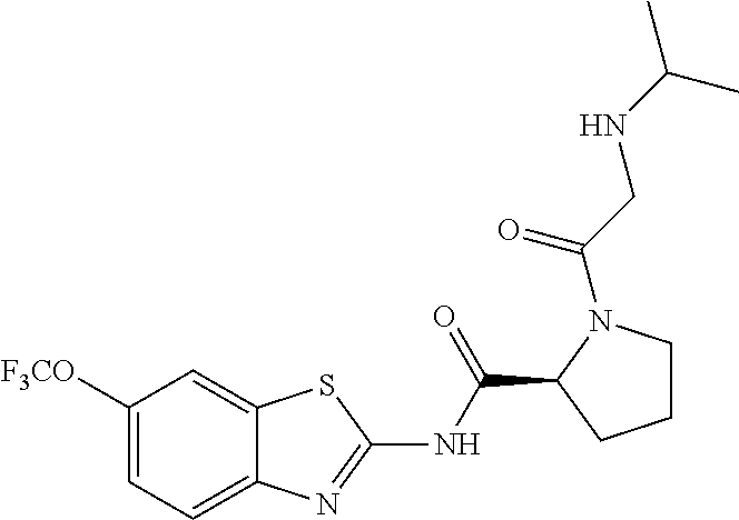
C1([F3CO])=CC=C2C(=C1)SC(NC(C1CCCN1C(CNC(C)C)=O)=O)=N2
